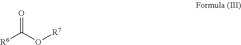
[R6]C(O[R7])=O
